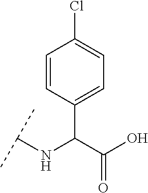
C1(C(C(O)=O)NC(C)C)=CC=C(Cl)C=C1
